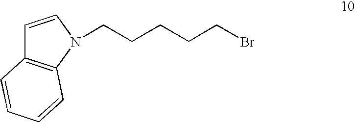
C1=CN(CCCCCBr)C2=C1C=CC=C2
